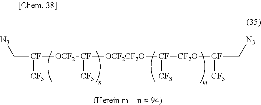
C([CF]([CF3])[OCF2][CF]([CF3])[OCF2CF2O][CF]([CF2O][CF]([CF3])C[N3])[CF3])[N3]
